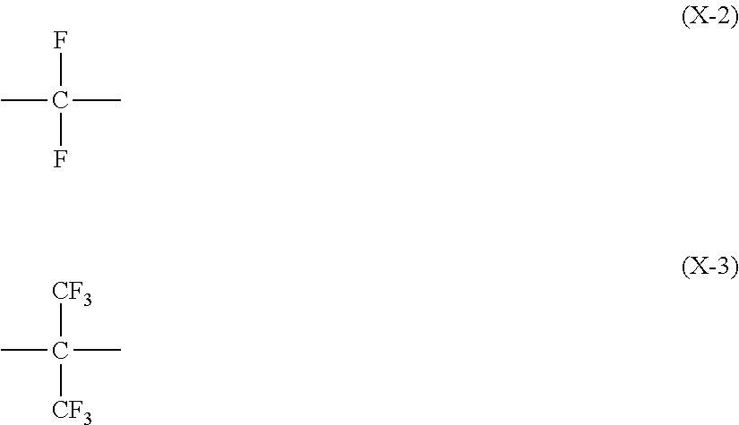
CC(F)(F)C.CC([CF3])([CF3])C
